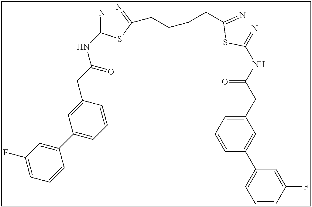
N=C(SC(=N)CCCCC(SC(=N)NC(=O)CC1=CC=CC(C2=CC=CC(F)=C2)=C1)=N)NC(=O)CC1=CC(C2=CC(F)=CC=C2)=CC=C1
